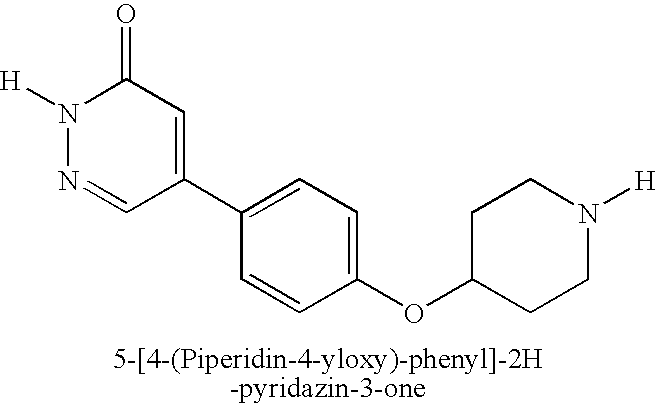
C1(=O)N([H])N=CC(C2=CC=C(OC3CCN([H])CC3)C=C2)=C1
